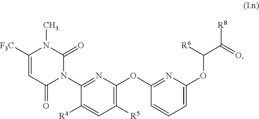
C1([R5])=C(OC2=NC(OC(C(=O)[R8])[R6])=CC=C2)N=C(N2C(=O)N(C)C([F3C])=CC2=O)C([R4])=C1
